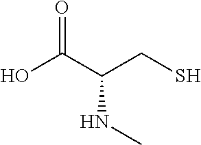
OC(C(CS)NC)=O
